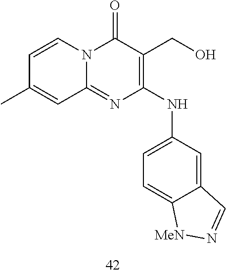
C1=CC(C)=CC2=NC(NC3=CC=C4C(=C3)C=N[MeN]4)=C(CO)C(=O)N12
